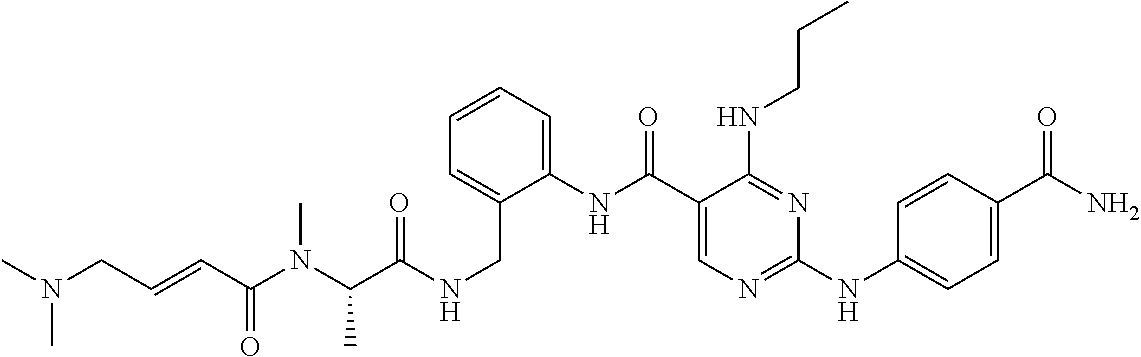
C1=C(CNC(C(N(C(C=CCN(C)C)=O)C)C)=O)C(NC(C2=CN=C(NC3=CC=C(C(N)=O)C=C3)N=C2NCCC)=O)=CC=C1
